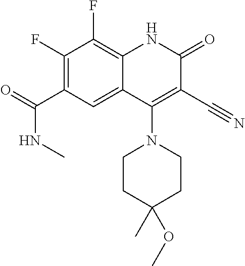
C1(F)=C(C(=O)NC)C=C2C(=C1F)NC(=O)C(C#N)=C2N1CCC(C)(OC)CC1
